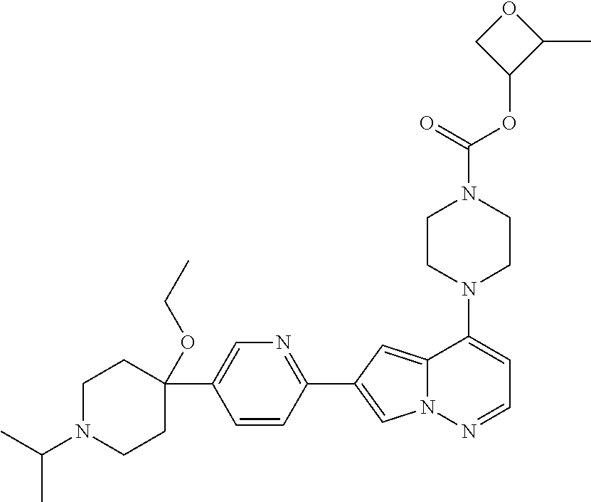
N1(C2=CC=NN3C2=CC(C2=NC=C(C4(OCC)CCN(C(C)C)CC4)C=C2)=C3)CCN(C(OC2C(C)OC2)=O)CC1
